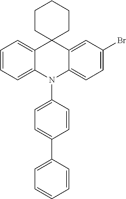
C1=CC=C2C(=C1)C1(C3=CC(Br)=CC=C3N2C2=CC=C(C3=CC=CC=C3)C=C2)CCCCC1
